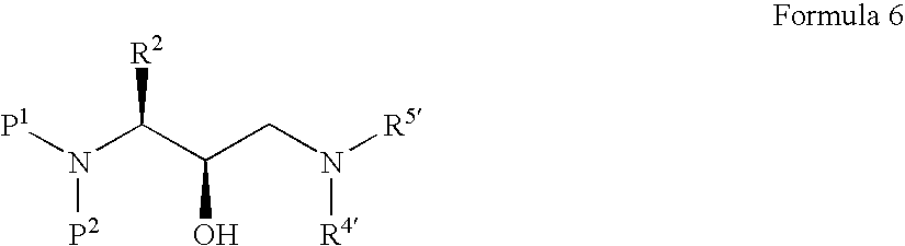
[P1]N([P2])C([R2])C(CN([R5])[R4])O
